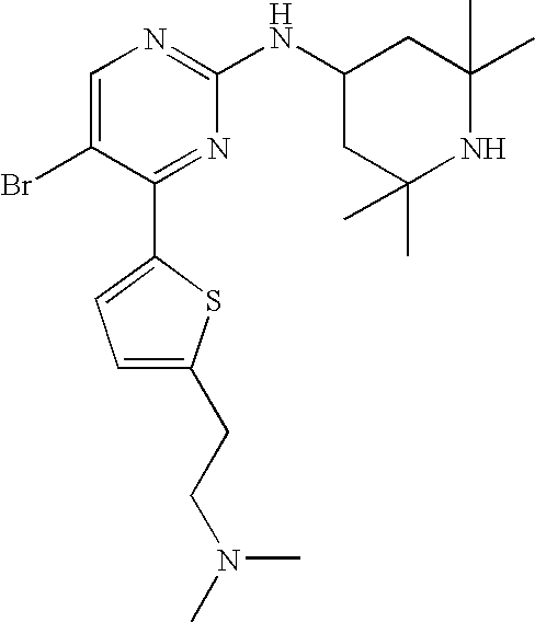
C1=C(Br)C(C2=CC=C(CCN(C)C)S2)=NC(NC2CC(C)(C)NC(C)(C)C2)=N1
